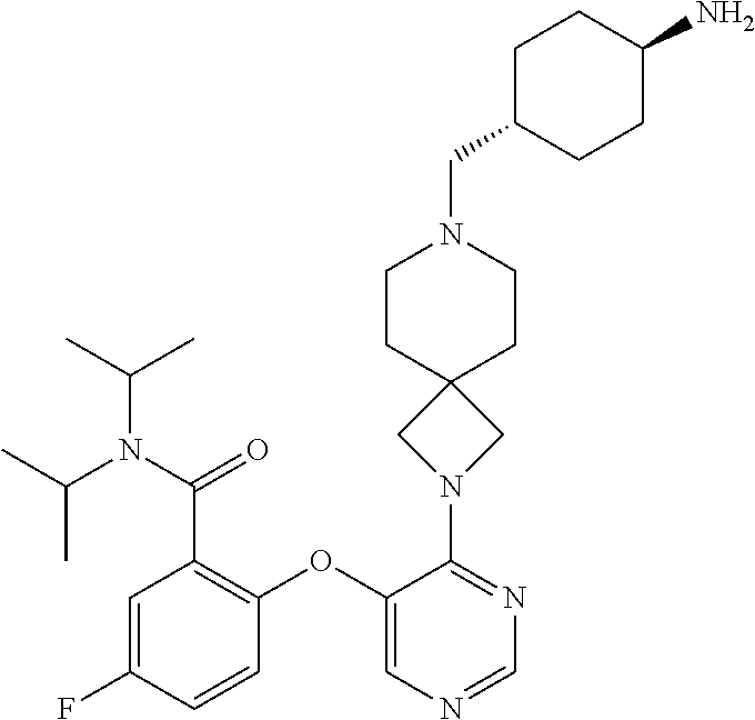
C1=NC=C(OC2=C(C(N(C(C)C)C(C)C)=O)C=C(F)C=C2)C(N2CC3(C2)CCN(CC2CCC(N)CC2)CC3)=N1
